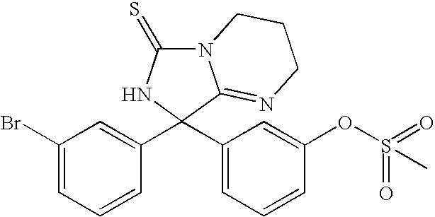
C1(Br)=CC=CC(C2(C3=CC=CC(OS(C)(=O)=O)=C3)C3=NCCCN3C(=S)N2)=C1
